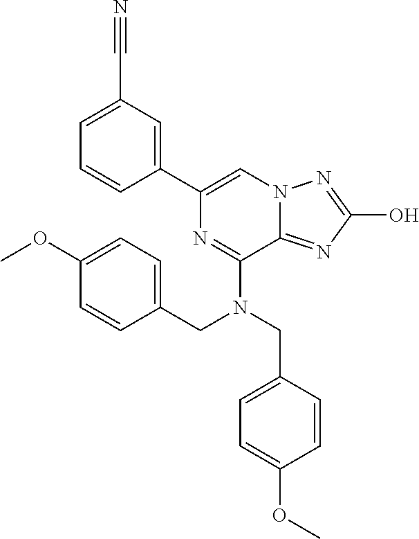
C1(C#N)=CC=CC(C2=CN3C(=NC(O)=N3)C(N(CC3=CC=C(OC)C=C3)CC3=CC=C(OC)C=C3)=N2)=C1
